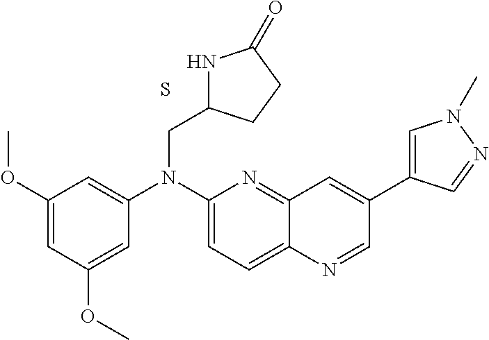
C1(OC)=CC(OC)=CC(N(C2=CC=C3C(=N2)C=C(C2=CN(C)N=C2)C=N3)CC2NC(=O)CC2)=C1.S
